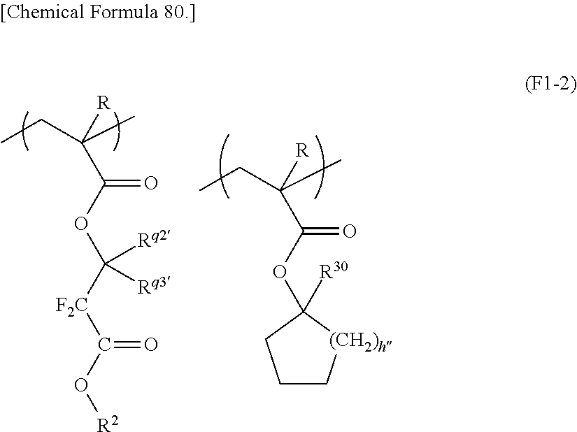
CCC(C)([R])C(OC1([R30])[(CH2)h]CCC1)=O.CCC(C)([R])C(OC([F2C]C(O[R2])=O)([Rq2])[Rq3])=O
